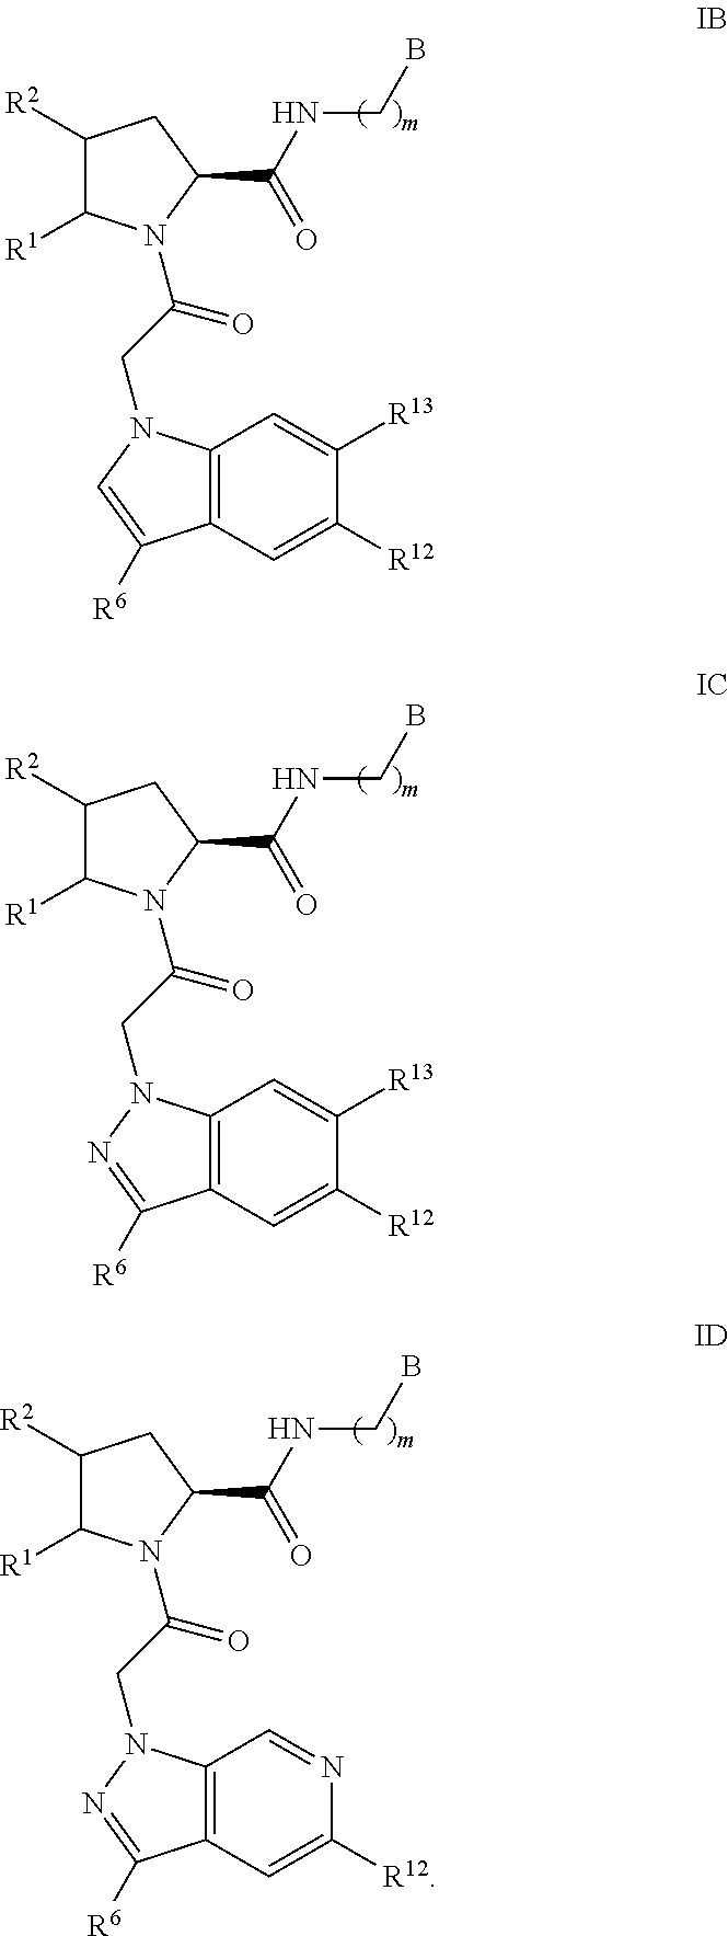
C12=C(C=C([R12])C([R13])=C1)C([R6])=CN2CC(=O)N1C([R1])C([R2])CC1C(NCB)=O.C12=C(C=C([R12])C([R13])=C1)C([R6])=NN2CC(=O)N1C([R1])C([R2])CC1C(NCB)=O.C12=C(C=C([R12])N=C1)C([R6])=NN2CC(=O)N1C([R1])C([R2])CC1C(NCB)=O
